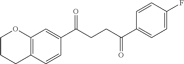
C12=C(C=CC(C(CCC(C3=CC=C(F)C=C3)=O)=O)=C1)CCCO2
